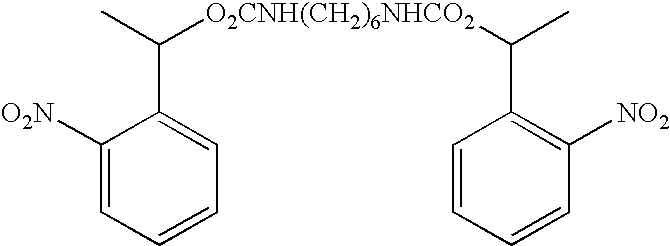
[O2N]C1=CC=CC=C1C([O2CNH(CH2)6NHCO2]C(C)C1=C([NO2])C=CC=C1)C
